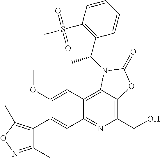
C1(OC)=CC2=C3C(=C(CO)N=C2C=C1C1=C(C)ON=C1C)OC(=O)N3C(C1=C(S(=O)(=O)C)C=CC=C1)C
